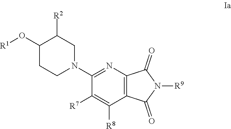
C12=C(N=C(N3CC([R2])C(O[R1])CC3)C([R7])=C1[R8])C(=O)N([R9])C2=O
